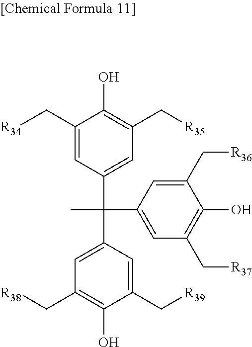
C1(C[R34])=CC(C(C)(C2=CC(C[R37])=C(O)C(C[R36])=C2)C2=CC(C[R38])=C(O)C(C[R39])=C2)=CC(C[R35])=C1O
